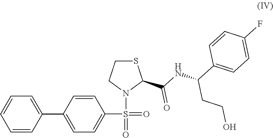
C1=CC=CC(C2=CC=C(S(=O)(N3C(C(=O)NC(C4=CC=C(F)C=C4)CCO)SCC3)=O)C=C2)=C1
